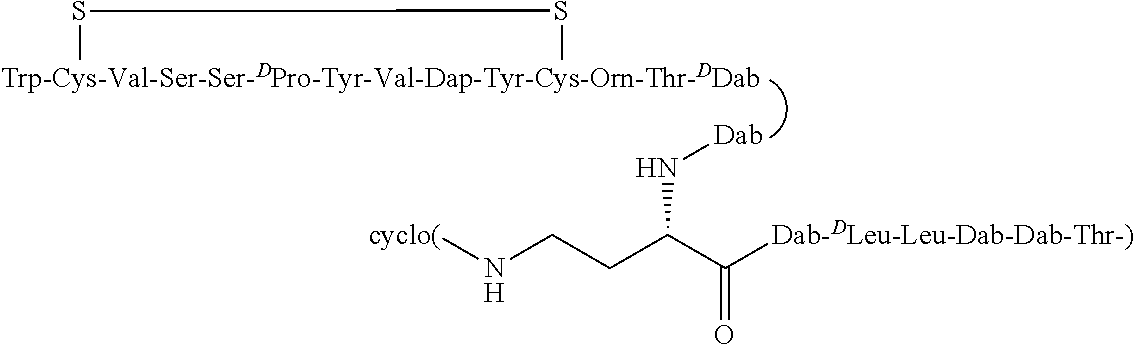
[Trp-Cys-Val-Ser-Ser-DPro-Tyr-Val-Dap-Tyr-Cys-Orn-Thr-DDab]1SS1.[Dab]NC(CCN[cyclo(])C([Dab-DLeu-Leu-Dab-Dab-Thr-)])=O
